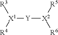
[X1]([Y][X2]([R6])[R5])([R4])[R3]
